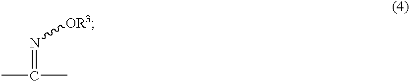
N(=C(C)C)[OR3]
